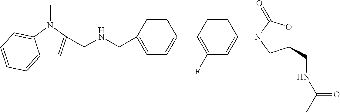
C(C1=CC=C(C2=C(F)C=C(N3CC(CNC(C)=O)OC3=O)C=C2)C=C1)NCC1=CC2=CC=CC=C2N1C
